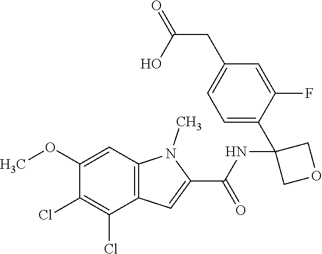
C12=C(C=C(OC)C(Cl)=C1Cl)N(C)C(C(NC1(C3=CC=C(CC(=O)O)C=C3F)COC1)=O)=C2
